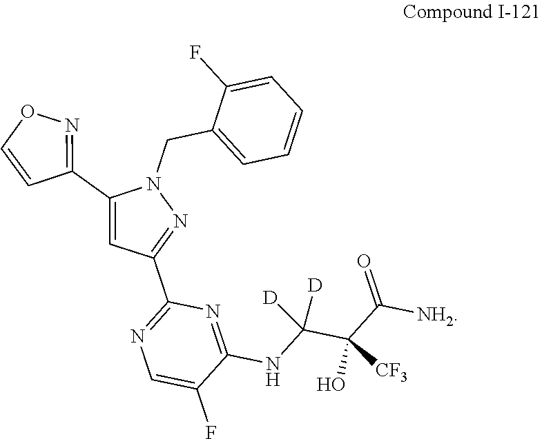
C1(CN2N=C(C3=NC=C(F)C(NC(C(C(=O)[NH2])(O)[CF3])([D])[D])=N3)C=C2C2=NOC=C2)=CC=CC=C1F
